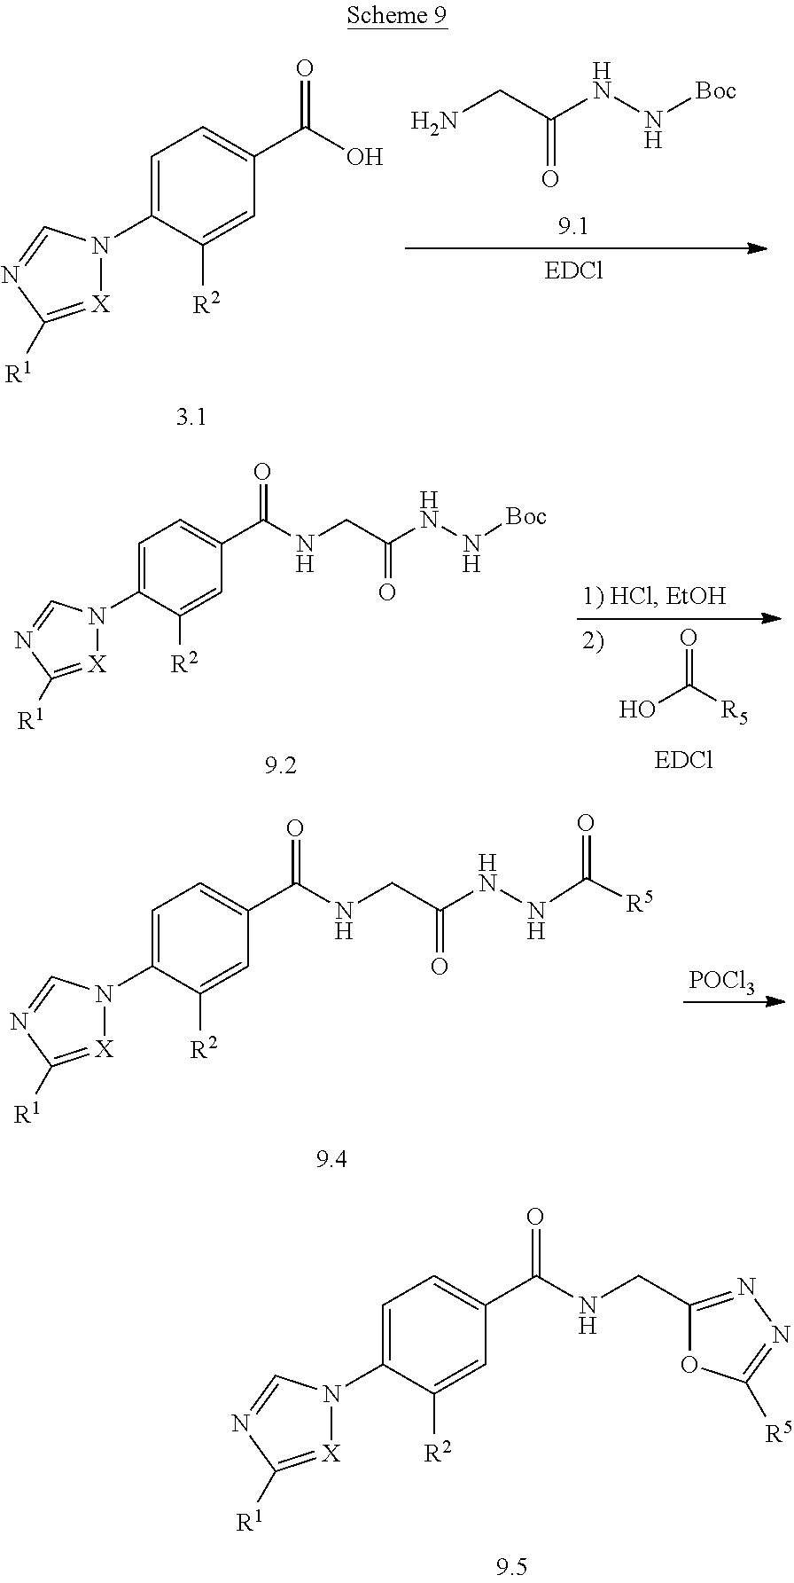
C1=C(N2[X]=C([R1])N=C2)C([R2])=CC(C(NCC2=NN=C([R5])O2)=O)=C1.NCC(NN[Boc])=O.C1=C(N2[X]=C([R1])N=C2)C([R2])=CC(C(O)=O)=C1.OC([R5])=O.C1=C(N2[X]=C([R1])N=C2)C([R2])=CC(C(NCC(NN[Boc])=O)=O)=C1.[POCl3].C1=C(N2[X]=C([R1])N=C2)C([R2])=CC(C(NCC(NNC([R5])=O)=O)=O)=C1
